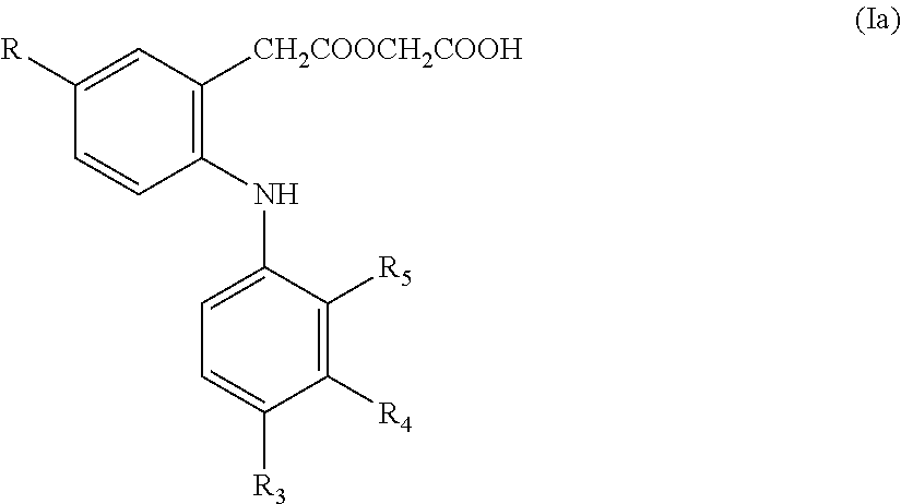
C1(NC2=CC=C([R3])C([R4])=C2[R5])=C([CH2COOCH2COOH])C=C([R])C=C1
